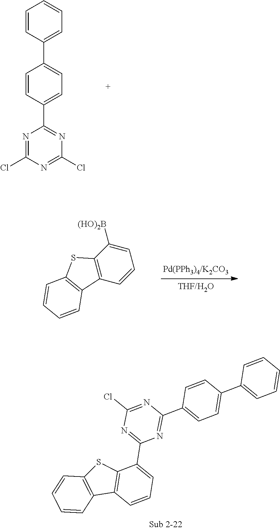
C1=CC(C2=NC(Cl)=NC(Cl)=N2)=CC=C1C1=CC=CC=C1.C1=CC=C([(HO)2B])C2=C1C1=C(S2)C=CC=C1.S1C2=C(C3=C1C(C1=NC(Cl)=NC(C4=CC=C(C5=CC=CC=C5)C=C4)=N1)=CC=C3)C=CC=C2
